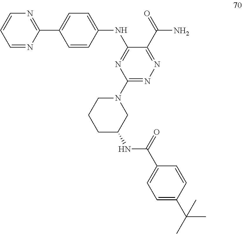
C1N(C2=NN=C(C(N)=O)C(NC3=CC=C(C4=NC=CC=N4)C=C3)=N2)CC(NC(=O)C2=CC=C(C(C)(C)C)C=C2)CC1
